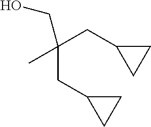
C(CC1CC1)(CC1CC1)(C)CO
